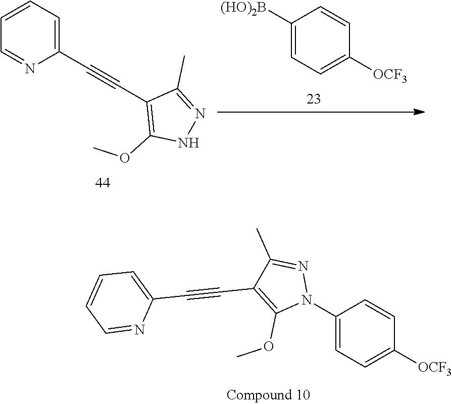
C1(N2N=C(C)C(C#CC3=CC=CC=N3)=C2OC)=CC=C([OCF3])C=C1.C1=CC=C(C#CC2=C(OC)NN=C2C)N=C1.C1([(HO)2B])=CC=C([OCF3])C=C1
